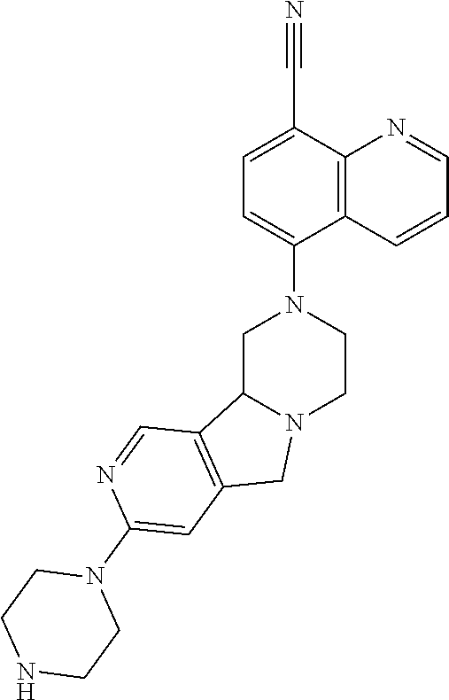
C1(N2CC3N(CC2)CC2=C3C=NC(N3CCNCC3)=C2)=CC=C(C#N)C2=C1C=CC=N2
